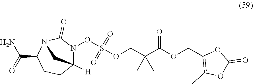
C12([H])CCC(C(=O)N)N(C(=O)N1OS(OCC(C)(C)C(OCC1=C(C)OC(=O)O1)=O)(=O)=O)C2
